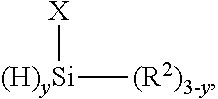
[(H)ySi]([(R2)3-y])[X]
